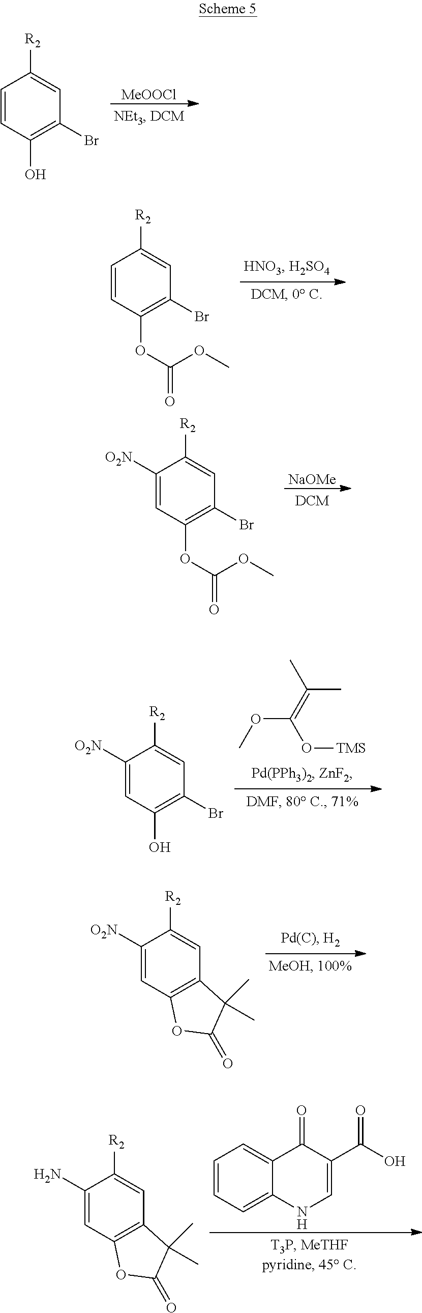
[MeOOCl].C1=CC(O)=C(Br)C=C1[R2].C1=CC(OC(OC)=O)=C(Br)C=C1[R2].[NaOMe].C1([O2N])=CC(OC(OC)=O)=C(Br)C=C1[R2].COC(=C(C)C)O[TMS].C1([O2N])=CC(O)=C(Br)C=C1[R2].C1([O2N])=CC2=C(C=C1[R2])C(C)(C)C(=O)O2.C1=CC=C2C(=C1)C(=O)C(C(=O)O)=CN2.C1(N)=CC2=C(C=C1[R2])C(C)(C)C(=O)O2
